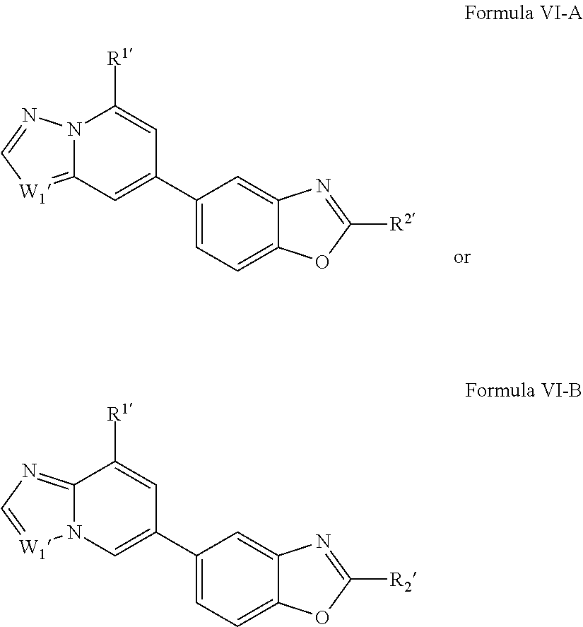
C12=[W1]C=NN1C([R1])=CC(C1=CC=C3C(=C1)N=C([R2])O3)=C2.N12C(=NC=[W1]1)C([R1])=CC(C1=CC=C3C(=C1)N=C([R2])O3)=C2
